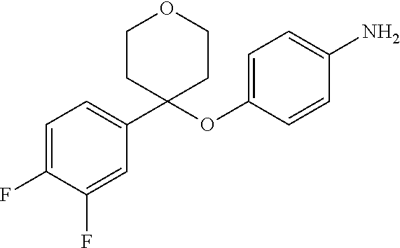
C1=C(F)C(F)=CC(C2(OC3=CC=C(N)C=C3)CCOCC2)=C1
